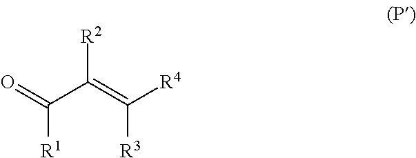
O=C(C(=C([R4])[R3])[R2])[R1]
